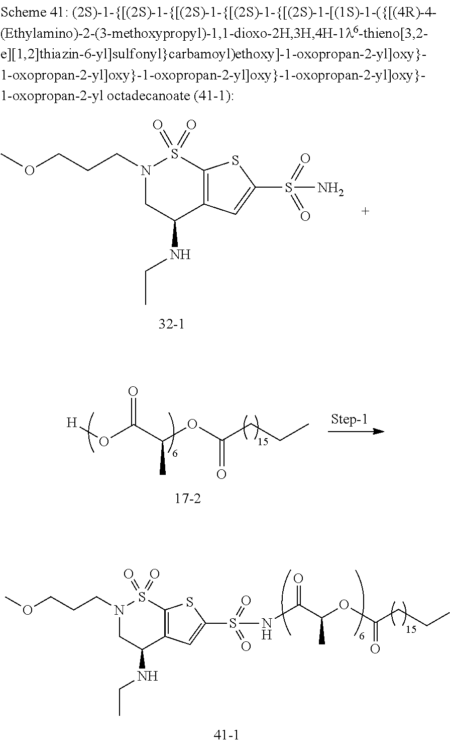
C12=C(C=C(S(=O)(=O)N)S1)C(NCC)CN(CCCOC)S2(=O)=O.C12=C(C=C(S(=O)(=O)NC(C(OC(CCC)=O)C)=O)S1)C(NCC)CN(CCCOC)S2(=O)=O.[H]OC(C(OC(CCC)=O)C)=O
